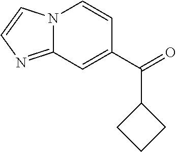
N12C(=NC=C1)C=C(C(=O)C1CCC1)C=C2
